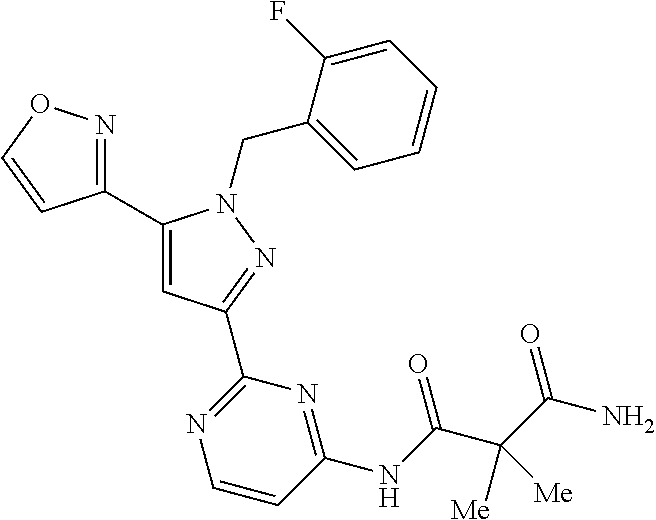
C1(C2=CC(C3=NC=CC(NC(C(C(N)=O)([Me])[Me])=O)=N3)=NN2CC2=CC=CC=C2F)=NOC=C1
